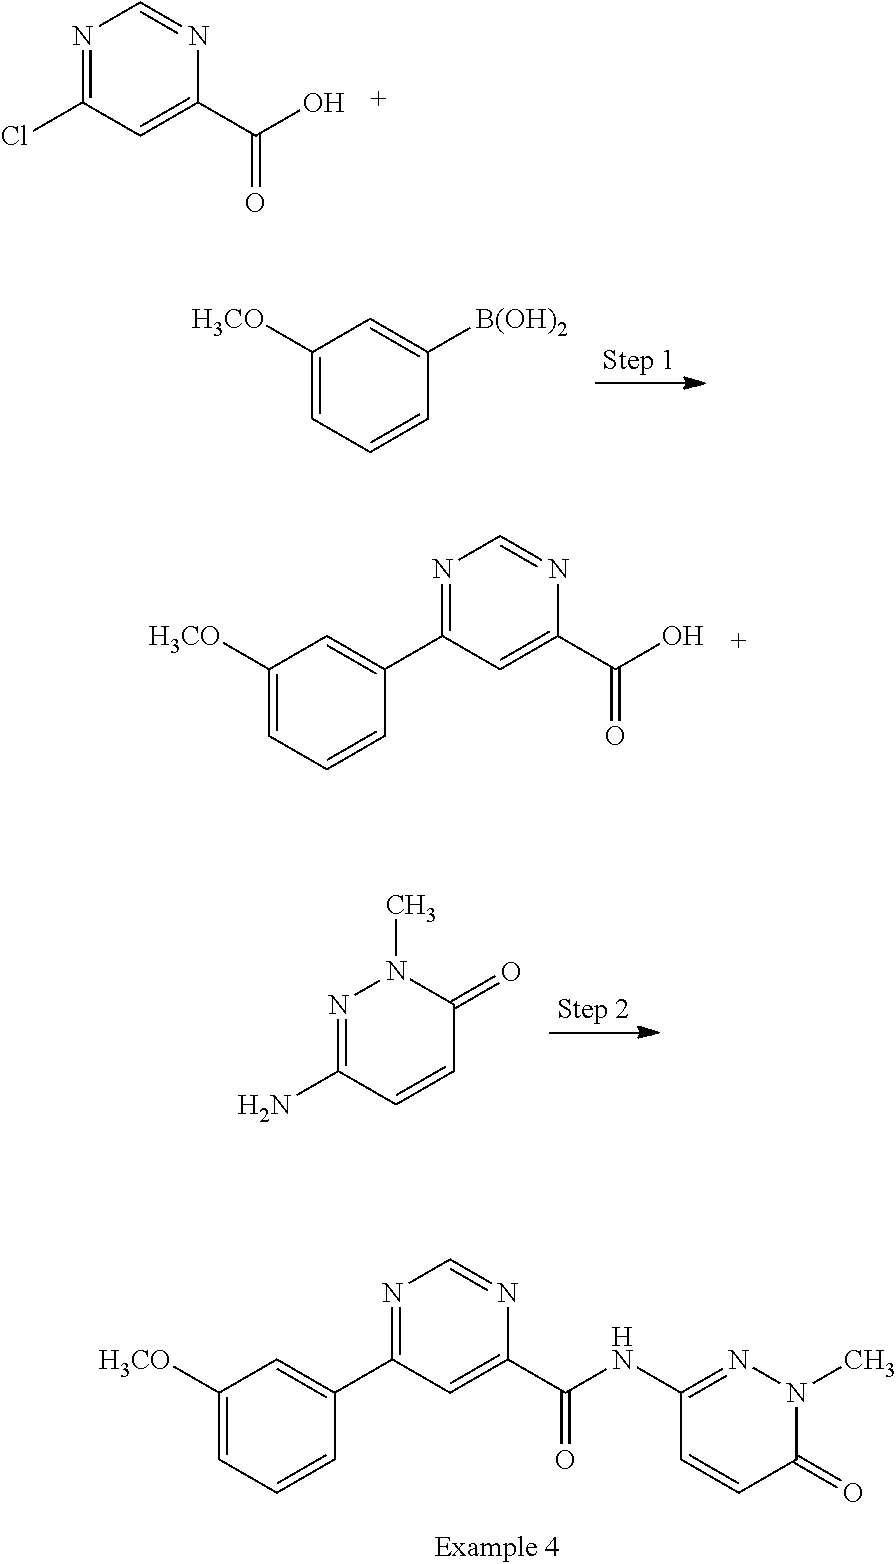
C1([H3CO])=CC=CC(C2=NC=NC(C(=O)NC3=NN(C)C(=O)C=C3)=C2)=C1.N1=C(Cl)C=C(C(O)=O)N=C1.C1([H3CO])=CC=CC([B(OH)2])=C1.C1([H3CO])=CC=CC(C2=NC=NC(C(=O)O)=C2)=C1.N1=C(N)C=CC(=O)N1C
